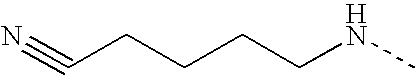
N#CCCCCNC
